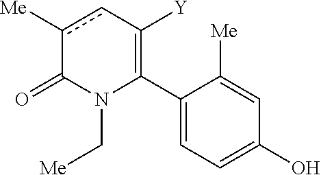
C1(C2=C([Y])cc([Me])C(=O)N2C[Me])=CC=C(O)C=C1[Me]
